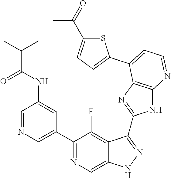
C1=NC=C(C2=NC=C3C(=C2F)C(C2=NC4=C(N2)N=CC=C4C2=CC=C(C(=O)C)S2)=NN3)C=C1NC(C(C)C)=O
